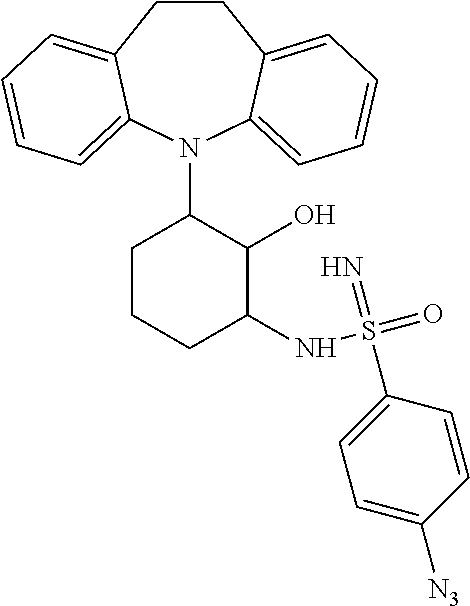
C1CC2=CC=CC=C2N(C2C(O)C(NS(=O)(=N)C3=CC=C([N3])C=C3)CCC2)C2=CC=CC=C12
